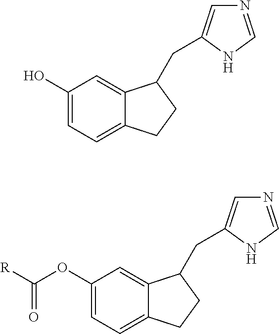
C1(O)=CC=C2C(=C1)C(CC1=CN=CN1)CC2.C1(OC([R])=O)=CC=C2C(=C1)C(CC1=CN=CN1)CC2
